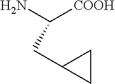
NC([COOH])CC1CC1
